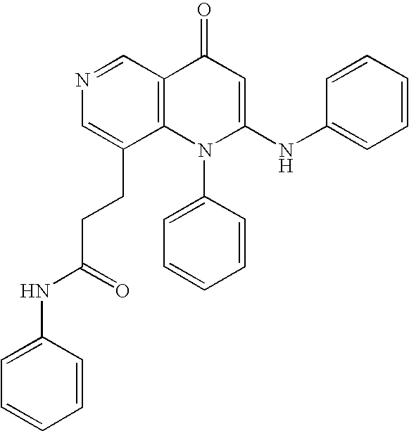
N1=CC2=C(C(CCC(NC3=CC=CC=C3)=O)=C1)N(C1=CC=CC=C1)C(NC1=CC=CC=C1)=CC2=O
